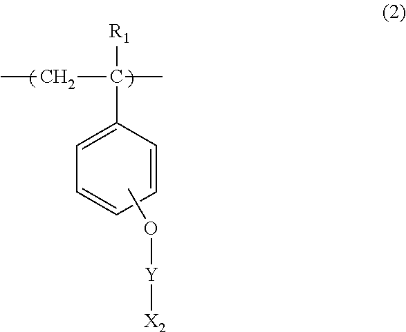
C1=CC=CC=C1C([R1])(CC)C.CO[Y][X2]
